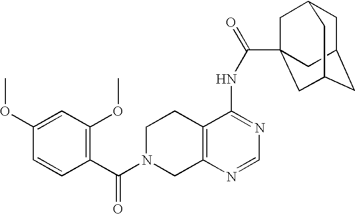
C1N(C(=O)C2=C(OC)C=C(OC)C=C2)CC2=C(C1)C(NC(=O)C13CC4CC(CC(C1)C4)C3)=NC=N2
